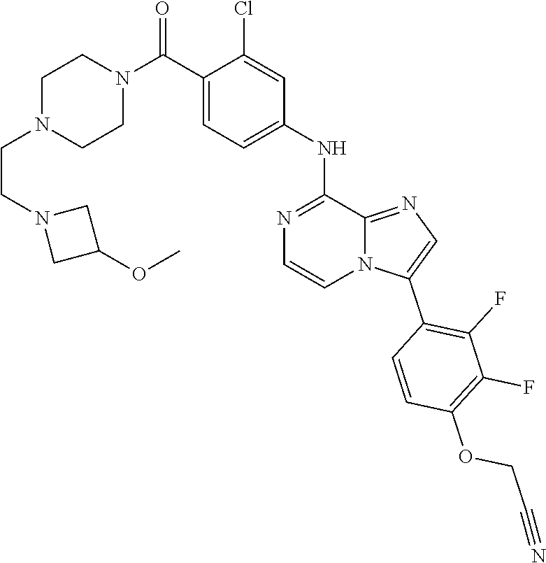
C1N(CCN2CC(OC)C2)CCN(C(C2=CC=C(NC3=NC=CN4C3=NC=C4C3=C(F)C(F)=C(OCC#N)C=C3)C=C2Cl)=O)C1
